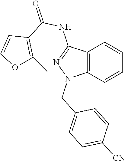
C12=C(C=CC=C1)N(CC1=CC=C([CN])C=C1)N=C2NC(=O)C1=C(C)OC=C1
